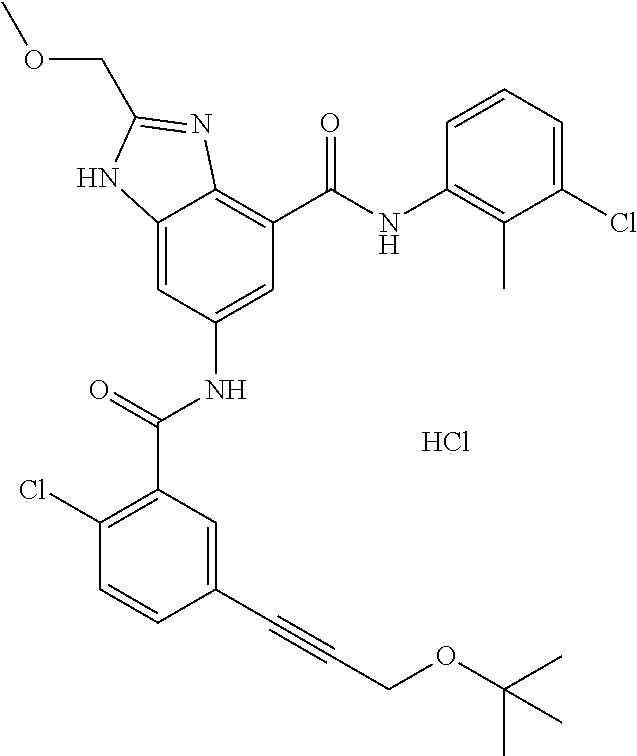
C12=CC(NC(C3=C(Cl)C=CC(C#CCOC(C)(C)C)=C3)=O)=CC(C(NC3=C(C)C(Cl)=CC=C3)=O)=C1N=C(COC)N2.Cl
